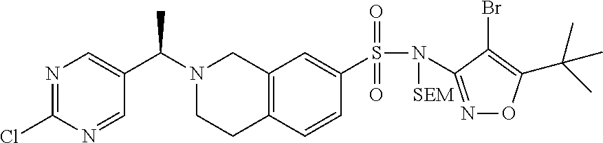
N1=C(Cl)N=CC(C(N2CCC3=C(C2)C=C(S(N(C2=NOC(C(C)(C)C)=C2Br)[SEM])(=O)=O)C=C3)C)=C1
